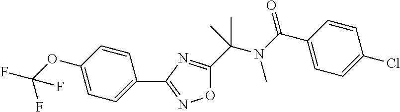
O1C(C(N(C(C2=CC=C(Cl)C=C2)=O)C)(C)C)=NC(C2=CC=C(OC(F)(F)F)C=C2)=N1
